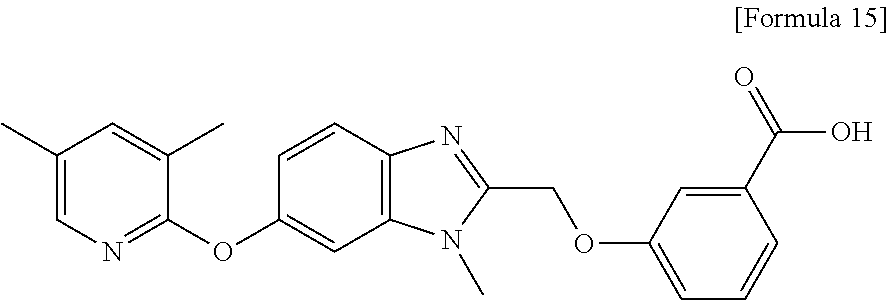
C1(C)=CN=C(OC2=CC3=C(C=C2)N=C(COC2=CC=CC(C(=O)O)=C2)N3C)C(C)=C1
